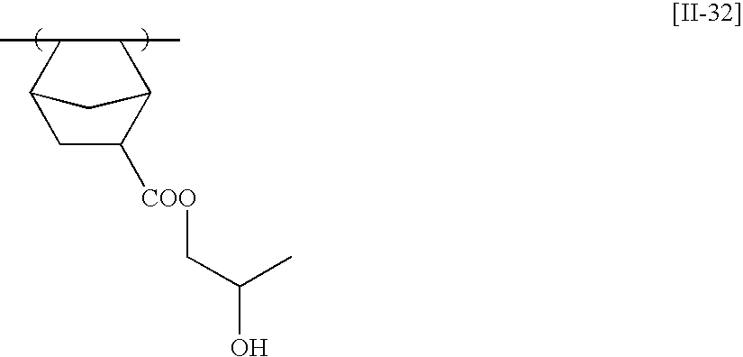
C12C(C)C(C)C(C1)CC2[COO]CC(O)C
